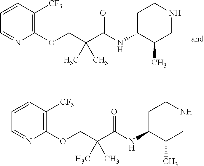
C1=CC([CF3])=C(OCC(C(=O)NC2CCNCC2C)(C)C)N=C1.C1=CC([CF3])=C(OCC(C(=O)NC2CCNCC2C)(C)C)N=C1
